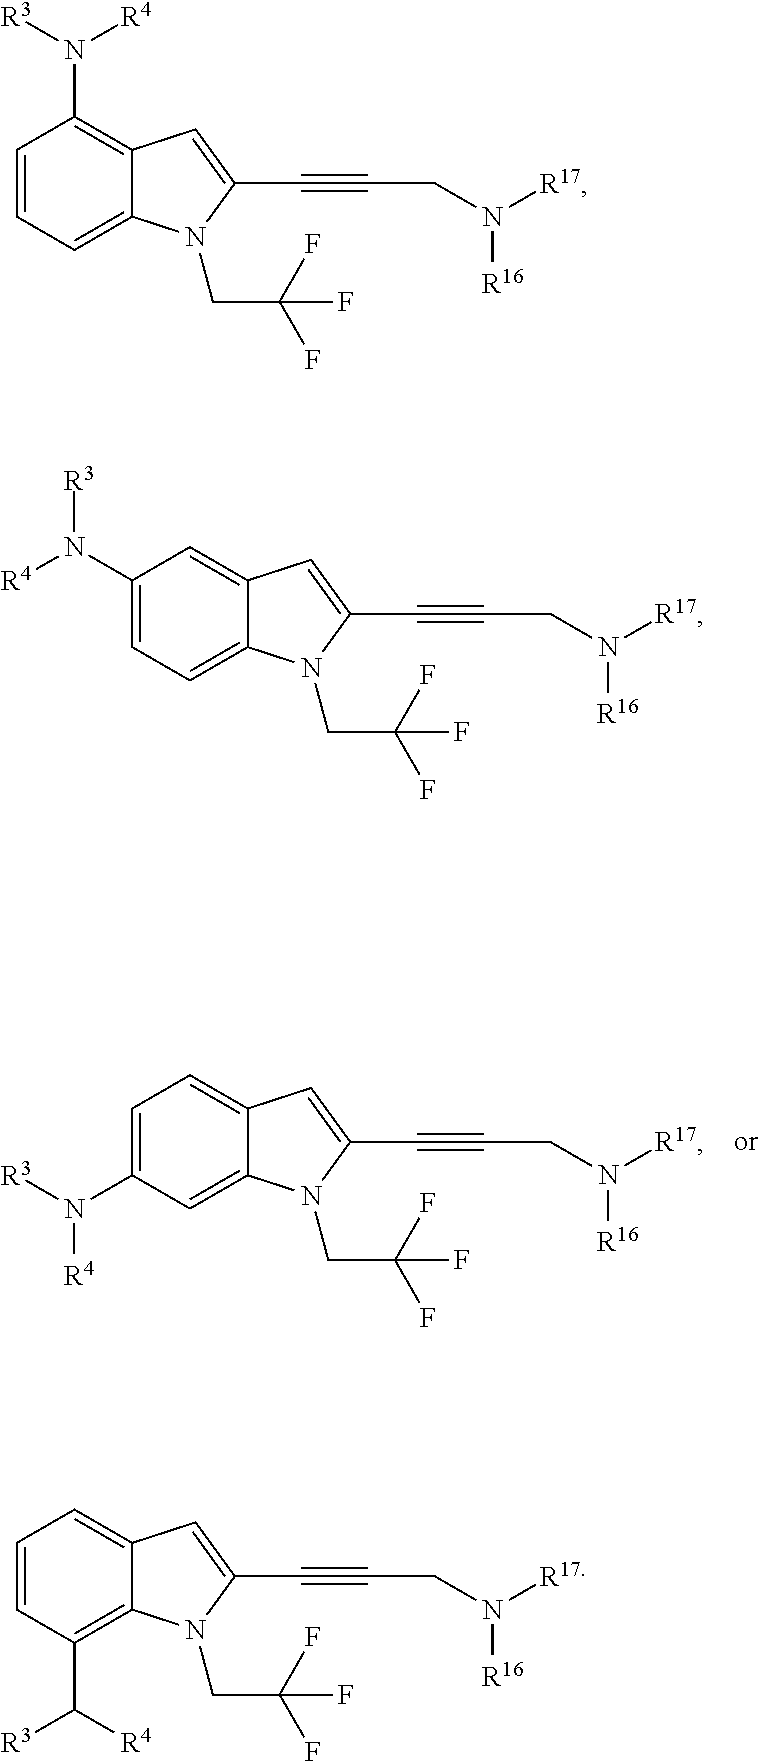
C1=C(N([R4])[R3])C=C2C(=C1)C=C(C#CCN([R16])[R17])N2CC(F)(F)F.C1=CC=C2C(=C1N([R3])[R4])C=C(C#CCN([R16])[R17])N2CC(F)(F)F.C1(N([R3])[R4])=CC=C2C(=C1)C=C(C#CCN([R16])[R17])N2CC(F)(F)F.C1=CC(C([R3])[R4])=C2C(=C1)C=C(C#CCN([R16])[R17])N2CC(F)(F)F
